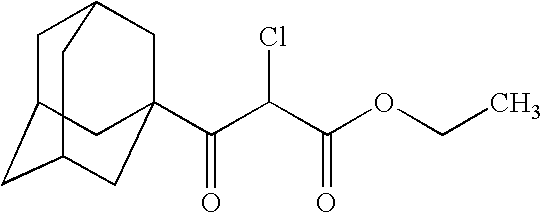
C1C2CC3CC(C(C(C(OCC)=O)Cl)=O)(CC1C3)C2
